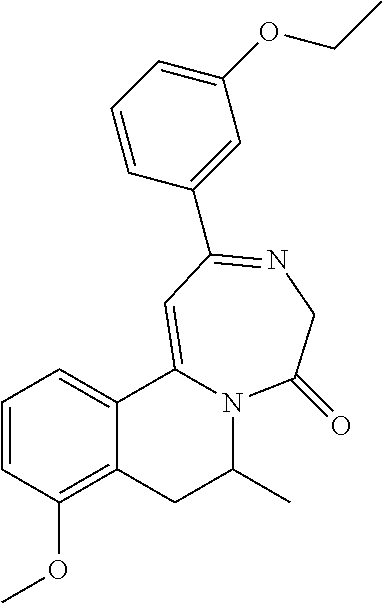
C1=CC(OC)=C2C(=C1)C1=CC(C3=CC(OCC)=CC=C3)=NCC(=O)N1C(C)C2
